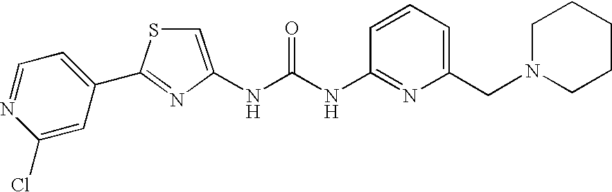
N(C(NC1=NC(CN2CCCCC2)=CC=C1)=O)C1=CSC(C2=CC=NC(Cl)=C2)=N1
